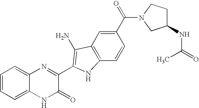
C1=C2C(=CC=C1)N=C(C1=C(N)C3=C(C=CC(C(=O)N4CC(NC(=O)C)CC4)=C3)N1)C(=O)N2
